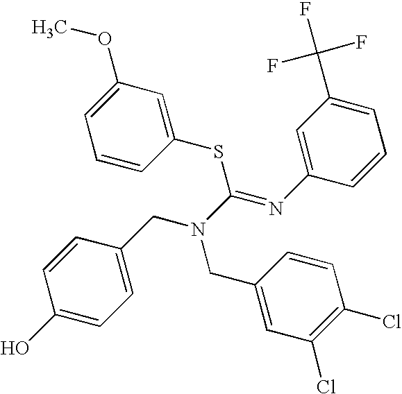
C1=C(CN(C(SC2=CC(OC)=CC=C2)=NC2=CC(C(F)(F)F)=CC=C2)CC2=CC(Cl)=C(Cl)C=C2)C=CC(O)=C1
